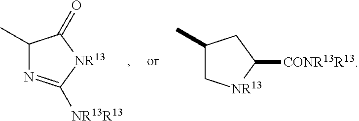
C1(C)N=C([NR13R13])[NR13]C1=O.C1(C)C[NR13]C([CONR13R13])C1
